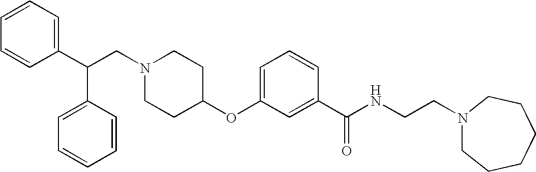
N1(CC(C2=CC=CC=C2)C2=CC=CC=C2)CCC(OC2=CC=CC(C(NCCN3CCCCCC3)=O)=C2)CC1
